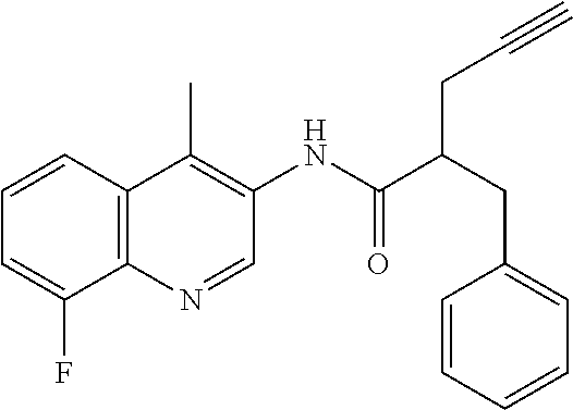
C12=C(C=CC=C1F)C(C)=C(NC(=O)C(CC1=CC=CC=C1)CC#C)C=N2
